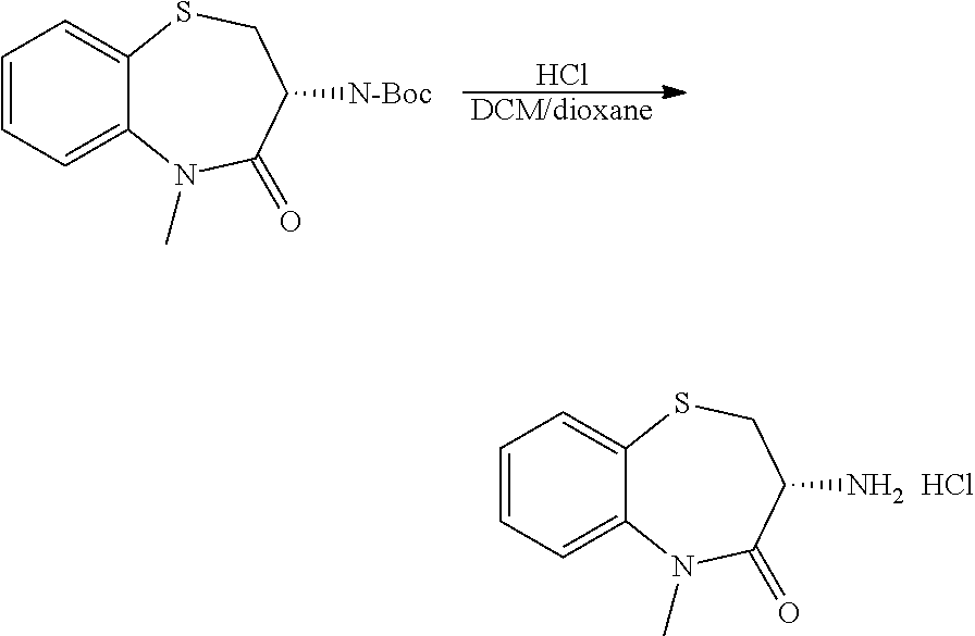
C1=CC=C2C(=C1)SCC(N)C(=O)N2C.Cl.C1=CC=C2C(=C1)SCC([N-Boc])C(=O)N2C.Cl.[DCM/dioxane]
